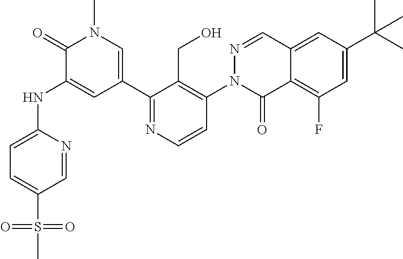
O=S(=O)(C1=CC=C(NC2=CC(C3=NC=CC(N4C(=O)C5=C(F)C=C(C(C)(C)C)C=C5C=N4)=C3CO)=CN(C)C2=O)N=C1)C
